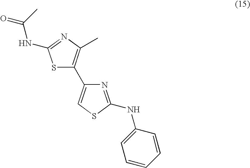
S1C(C2=CSC(NC3=CC=CC=C3)=N2)=C(C)N=C1NC(=O)C
